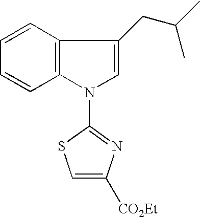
C12=C(C=CC=C1)C(CC(C)C)=CN2C1=NC([CO2Et])=CS1
